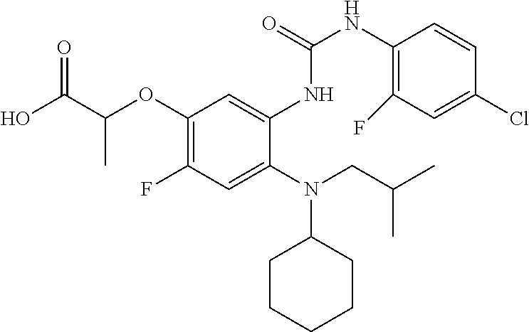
OC(C(OC1=C(F)C=C(N(CC(C)C)C2CCCCC2)C(NC(NC2=C(F)C=C(Cl)C=C2)=O)=C1)C)=O
